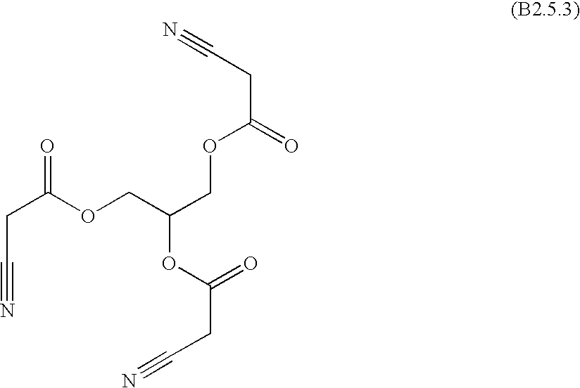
C(C(OCC(COC(CC#N)=O)OC(CC#N)=O)=O)C#N
